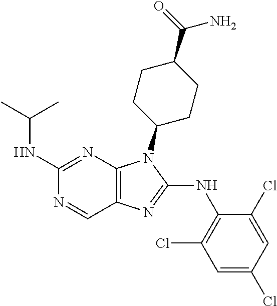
C1(NC(C)C)=NC2=C(C=N1)N=C(NC1=C(Cl)C=C(Cl)C=C1Cl)N2C1CCC(C(=O)N)CC1
